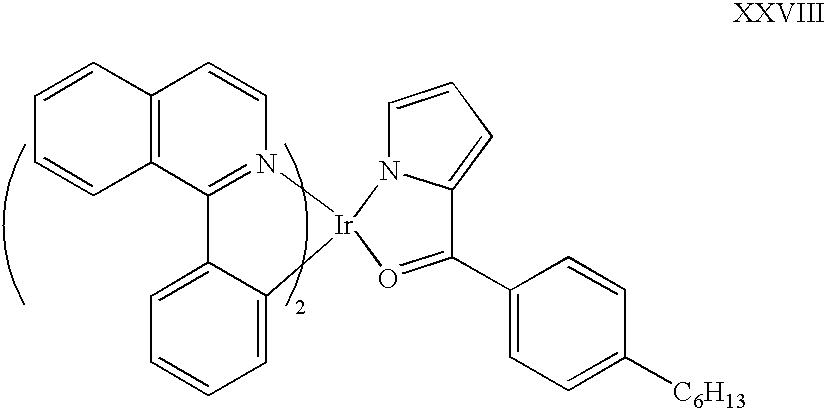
C12=C(C3=N(C=C1)[Ir]1(C4=CC=CC=C34)N3C(=CC=C3)C(C3=CC=C([C6H13])C=C3)=O1)C=CC=C2
